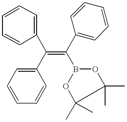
C(=C(C1=CC=CC=C1)B1OC(C)(C)C(C)(C)O1)(C1=CC=CC=C1)C1=CC=CC=C1
